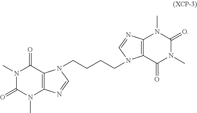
N1(C)C(=O)N(C)C2=C(C1=O)N(CCCCN1C3=C(N(C)C(=O)N(C)C3=O)N=C1)C=N2
